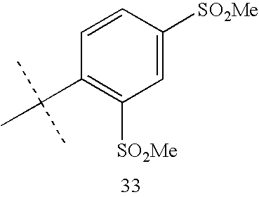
C1=CC([SO2Me])=CC([SO2Me])=C1C(C)(C)C
